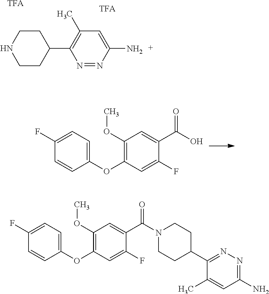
C1CNCCC1C1=C(C)C=C(N)N=N1.[TFA].[TFA].C1(F)=CC(OC2=CC=C(F)C=C2)=C(OC)C=C1C(=O)O.C1=C(F)C(C(=O)N2CCC(C3=NN=C(N)C=C3C)CC2)=CC(OC)=C1OC1=CC=C(F)C=C1
